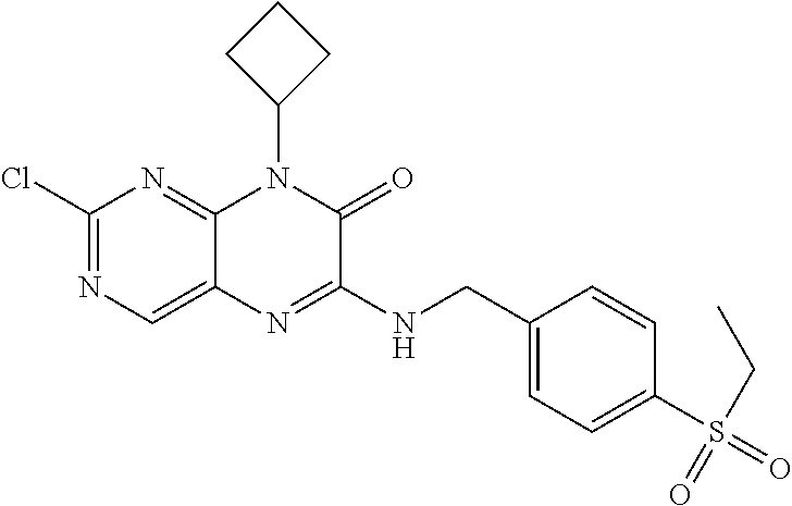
C1(Cl)=NC=C2C(=N1)N(C1CCC1)C(=O)C(NCC1=CC=C(S(CC)(=O)=O)C=C1)=N2
